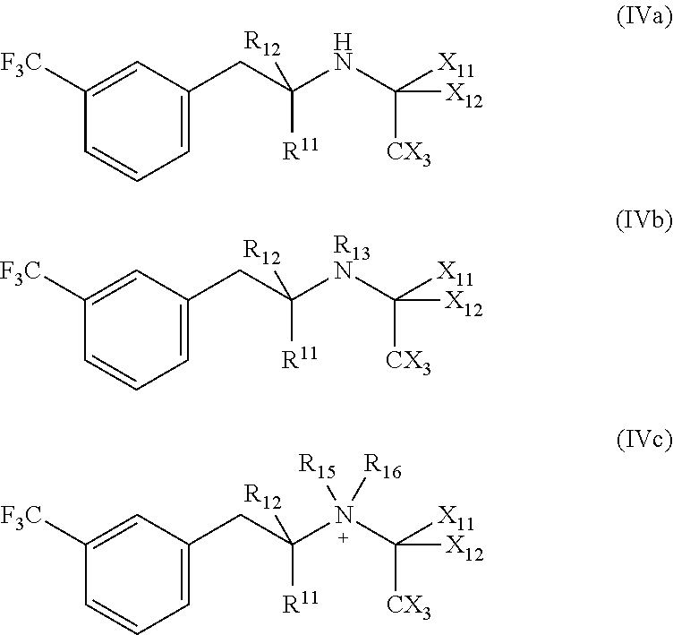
C1([F3C])=CC(CC(NC([X12])([CX3])[X11])([R11])[R12])=CC=C1.C1([F3C])=CC(CC([R13N]C([X12])([CX3])[X11])([R11])[R12])=CC=C1.C1([F3C])=CC(CC(N(C([X12])([CX3])[X11])([R16])[R15])([R11])[R12])=CC=C1
